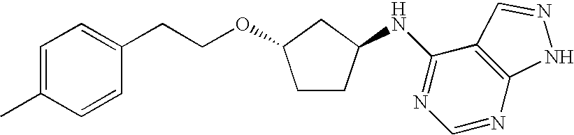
C1=C(C)C=CC(CCOC2CCC(NC3=NC=NC4=C3C=NN4)C2)=C1
